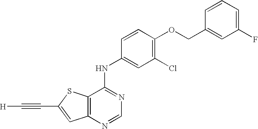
C12=C(SC(C#C[H])=C1)C(NC1=CC(Cl)=C(OCC3=CC(F)=CC=C3)C=C1)=NC=N2
